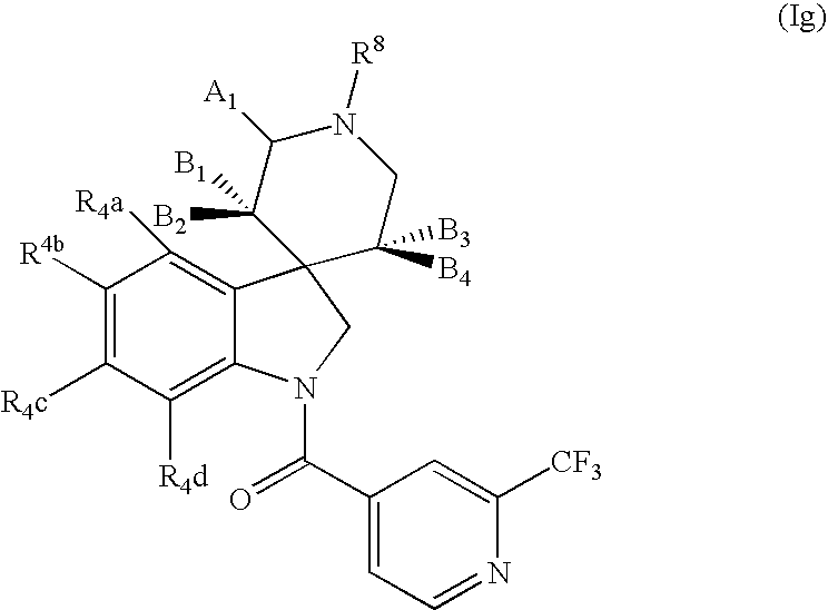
C1([R4d])=C2C(=C([R4a])C([R4b])=C1[R4c])C1(CN2C(C2=CC=NC([CF3])=C2)=O)C([B4])([B3])CN([R8])C([A1])C1([B2])[B1]
